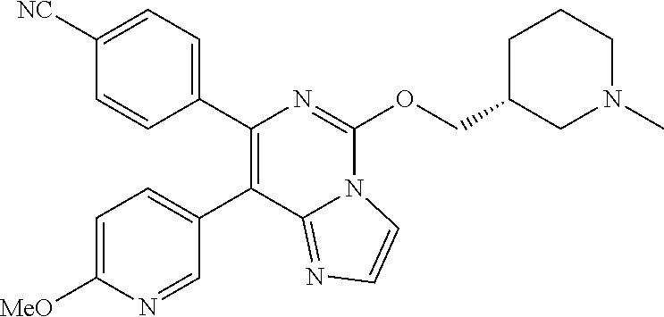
C1([NC])=CC=C(C2=C(C3=CC=C([MeO])N=C3)C3=NC=CN3C(OCC3CN(C)CCC3)=N2)C=C1
